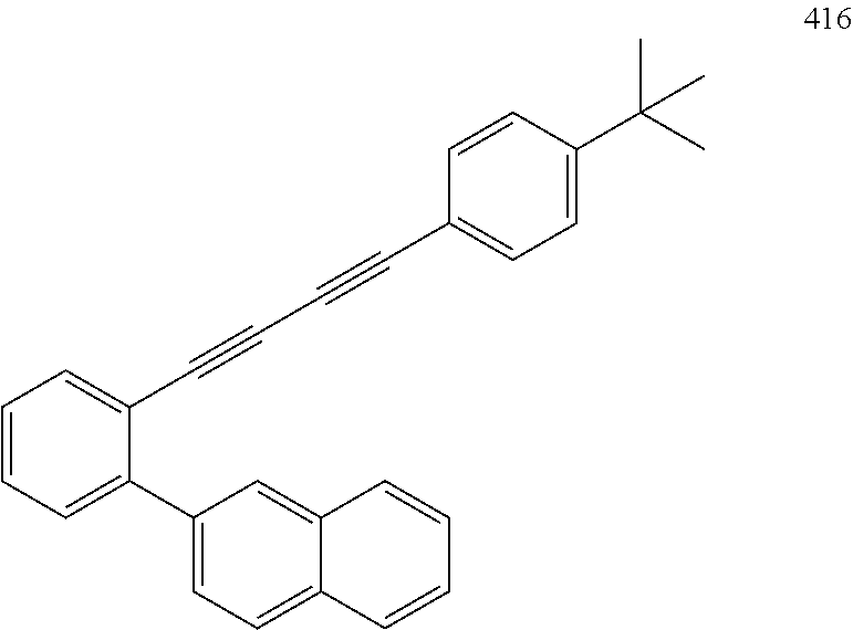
C1(C2=CC=CC=C2C#CC#CC2=CC=C(C(C)(C)C)C=C2)=CC=C2C(=C1)C=CC=C2
